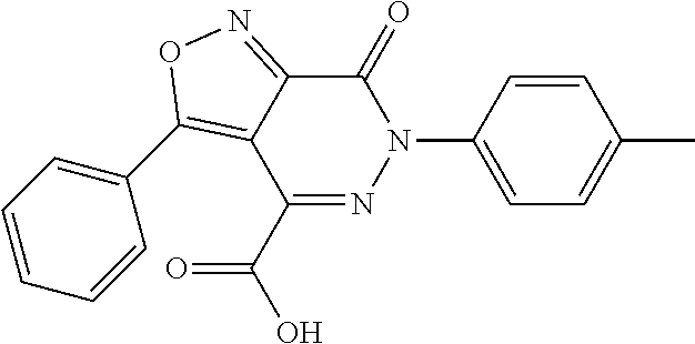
OC(C1=NN(C2=CC=C(C)C=C2)C(=O)C2=NOC(C3=CC=CC=C3)=C12)=O
